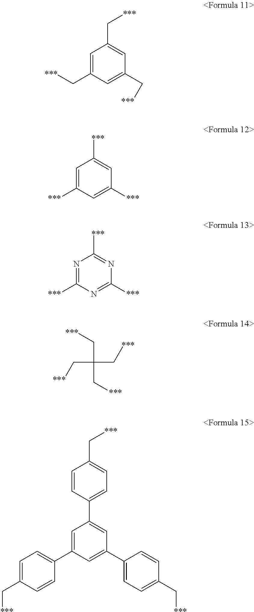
C1=C(C[***])C=C(C[***])C=C1C[***].C1=C([***])C=C([***])C=C1[***].N1=C([***])N=C([***])N=C1[***].C(C(C[***])(C[***])C[***])[***].C1=CC(C2=CC(C3=CC=C(C[***])C=C3)=CC(C3=CC=C(C[***])C=C3)=C2)=CC=C1C[***]
